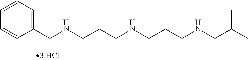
C1(CNCCCNCCCNCC(C)C)=CC=CC=C1
